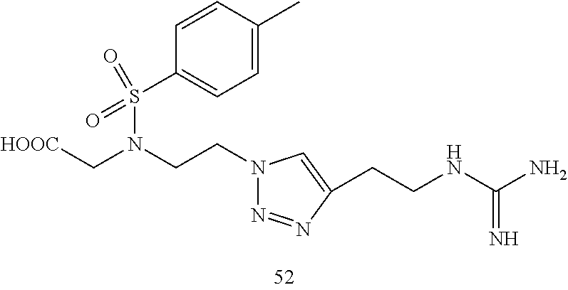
[HOOC]CN(CCN1N=NC(CCNC(N)=N)=C1)S(C1=CC=C(C)C=C1)(=O)=O
